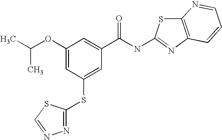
C(C)(OC1=CC(SC2=NN=CS2)=CC(C(NC2=NC3=C(S2)N=CC=C3)=O)=C1)C
